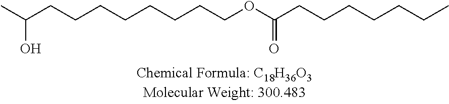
CC(CCCCCCCCOC(CCCCCCC)=O)O
